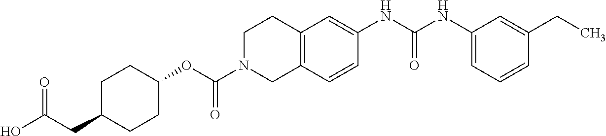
C1C(CC(O)=O)CCC(OC(N2CC3=C(CC2)C=C(NC(NC2=CC=CC(CC)=C2)=O)C=C3)=O)C1
